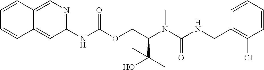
C1=CC(CNC(N(C(COC(NC2=NC=C3C(=C2)C=CC=C3)=O)C(C)(C)O)C)=O)=C(Cl)C=C1
